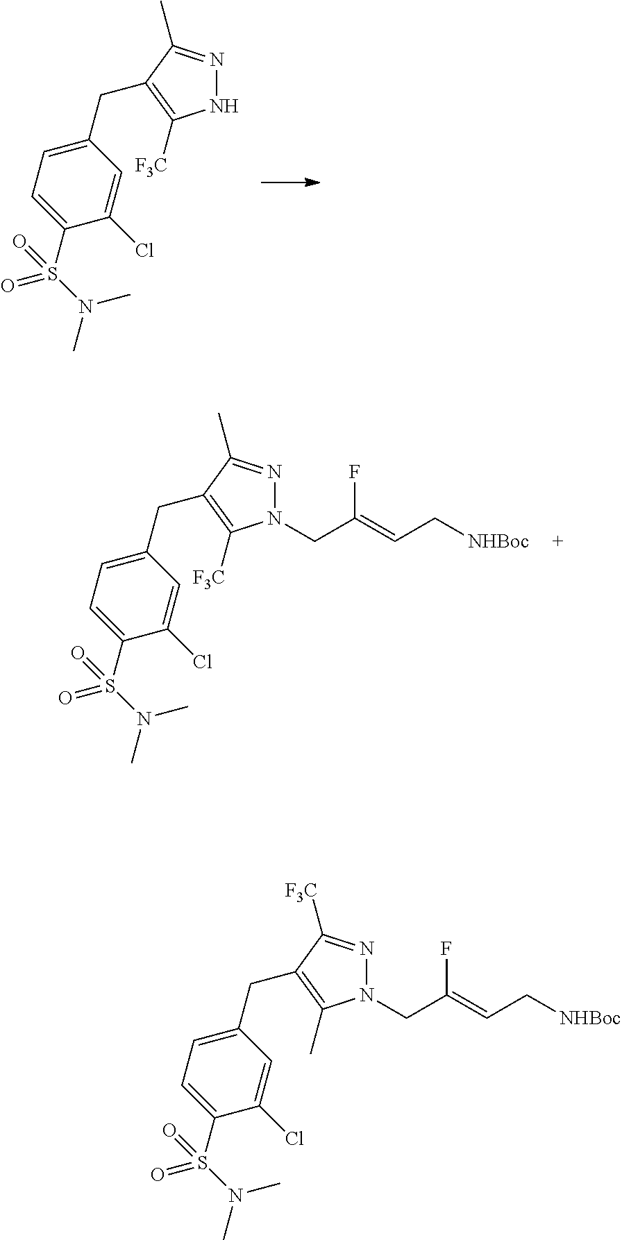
N1N=C(C)C(CC2=CC=C(S(N(C)C)(=O)=O)C(Cl)=C2)=C1[F3C].N1(CC(=CC[NHBoc])F)N=C(C)C(CC2=CC=C(S(N(C)C)(=O)=O)C(Cl)=C2)=C1[F3C].N1(CC(=CC[NHBoc])F)N=C([F3C])C(CC2=CC=C(S(N(C)C)(=O)=O)C(Cl)=C2)=C1C
